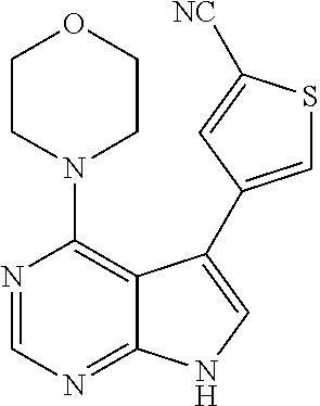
N1(C2=C3C(=NC=N2)NC=C3C2=CSC([NC])=C2)CCOCC1
